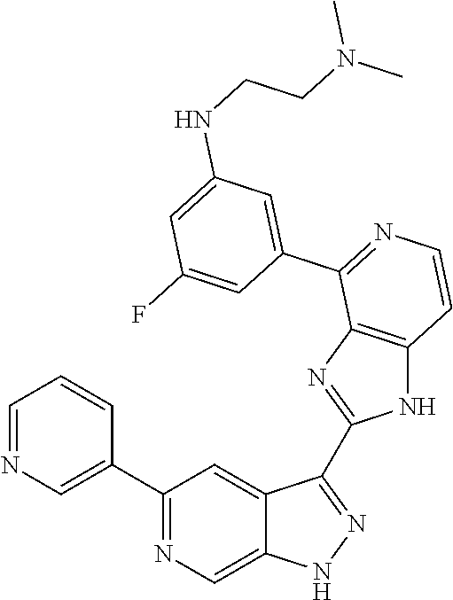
C1=NC=C(C2=NC=C3C(=C2)C(C2=NC4=C(N2)C=CN=C4C2=CC(NCCN(C)C)=CC(F)=C2)=NN3)C=C1
